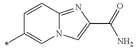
C1=CC2=NC(C(=O)N)=CN2C=C1C
